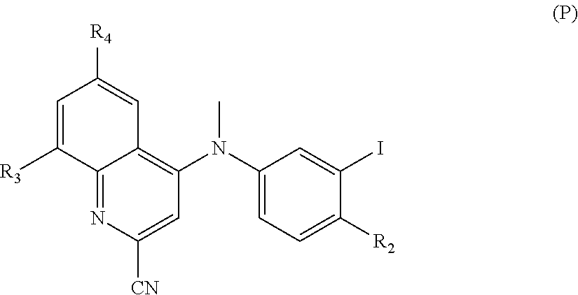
C1=C([R3])C2=NC([CN])=CC(N(C3=CC=C([R2])C(I)=C3)C)=C2C=C1[R4]
